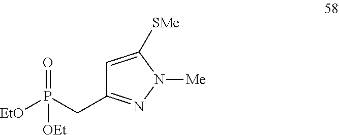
C1=C([SMe])N([Me])N=C1CP([EtO])(=O)[OEt]
